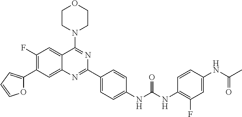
O1C(C2=C(F)C=C3C(=C2)N=C(C2=CC=C(NC(NC4=C(F)C=C(NC(C)=O)C=C4)=O)C=C2)N=C3N2CCOCC2)=CC=C1
